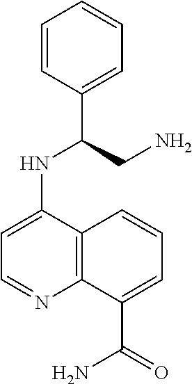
C1=CC(C(CN)NC2=CC=NC3=C2C=CC=C3C(=O)N)=CC=C1
